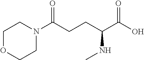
C1OCCN(C(CCC(C(O)=O)NC)=O)C1
